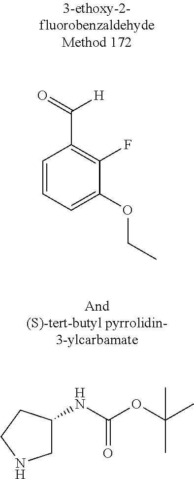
N(C(OC(C)(C)C)=O)C1CNCC1.C1=CC=C(OCC)C(F)=C1C(=O)[H]
